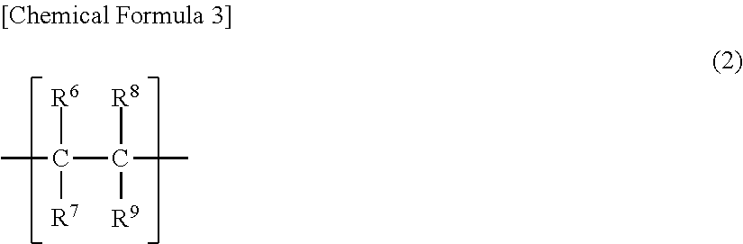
CC(C(C)([R8])[R9])([R6])[R7]
